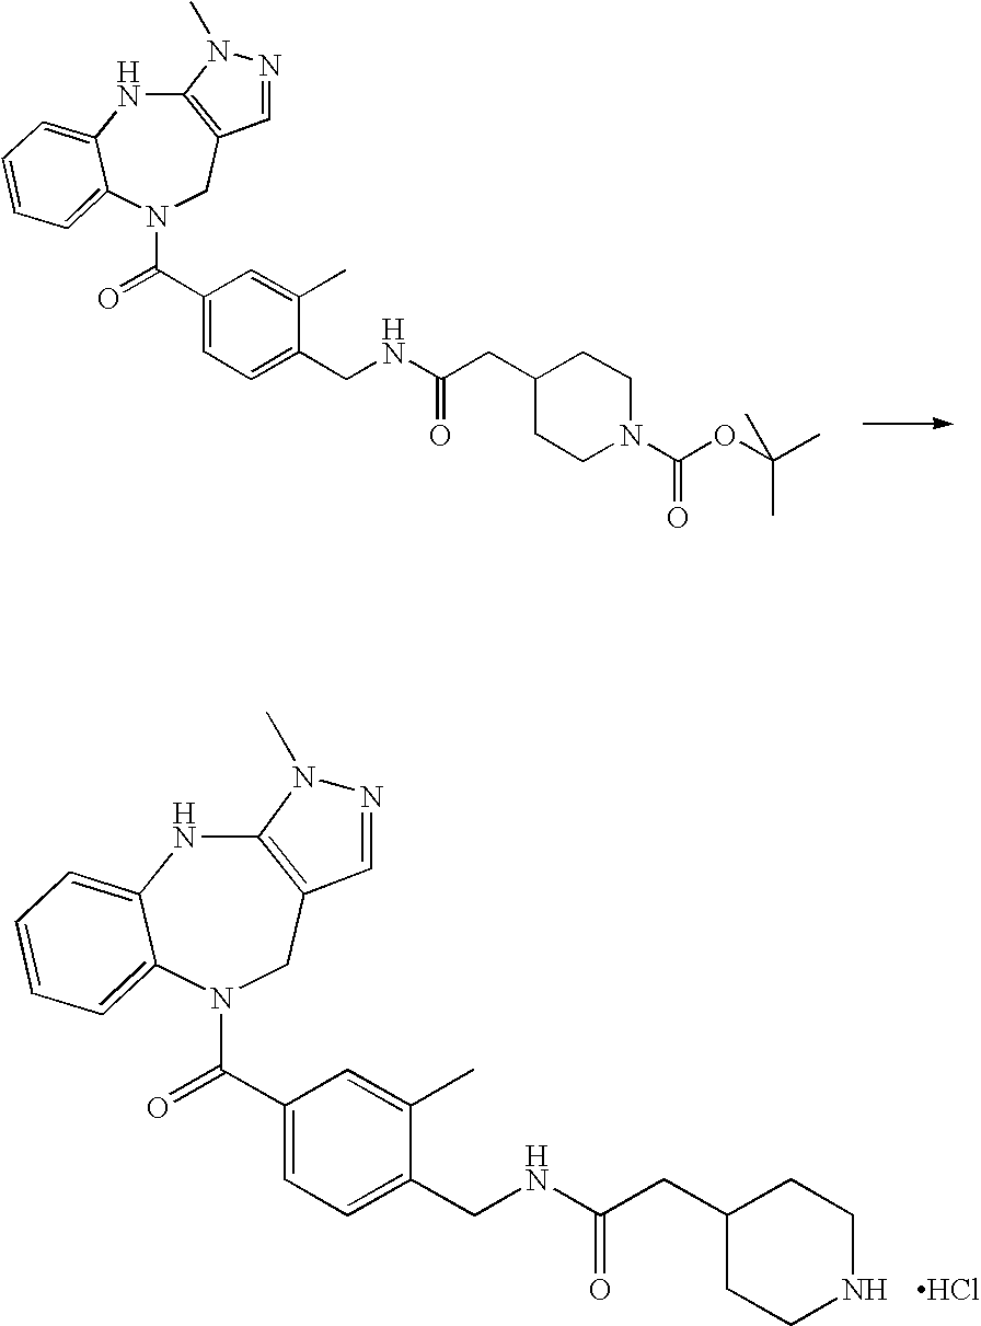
C12=C(CN(C(C3=CC=C(CNC(CC4CCN(C(OC(C)(C)C)=O)CC4)=O)C(C)=C3)=O)C3=CC=CC=C3N1)C=NN2C.C12=C(CN(C(=O)C3=CC=C(CNC(CC4CCNCC4)=O)C(C)=C3)C3=CC=CC=C3N1)C=NN2C.Cl
